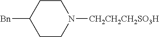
[Bn]C1CCN([CH2CH2CH2SO3H])CC1
